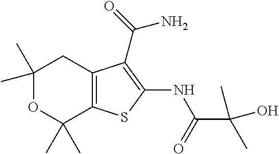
C1(C)(C)OC(C)(C)C2=C(C1)C(C(N)=O)=C(NC(C(C)(C)O)=O)S2
